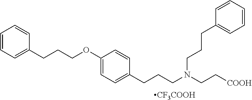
C1=CC=C(CCCOC2=CC=C(CCCN(CC[COOH])CCCC3=CC=CC=C3)C=C2)C=C1.[CF3COOH]
